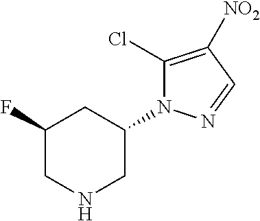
C1(F)CNCC(N2C(Cl)=C([NO2])C=N2)C1
